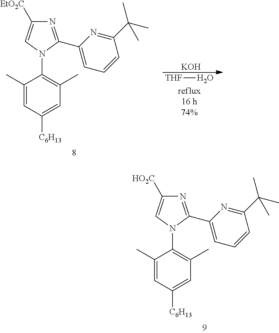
C1(C)=CC([C6H13])=CC(C)=C1N1C(C2=CC=CC(C(C)(C)C)=N2)=NC([EtO2C])=C1.[KOH].O[THF].C1(C)=CC([C6H13])=CC(C)=C1N1C(C2=CC=CC(C(C)(C)C)=N2)=NC([HO2C])=C1
